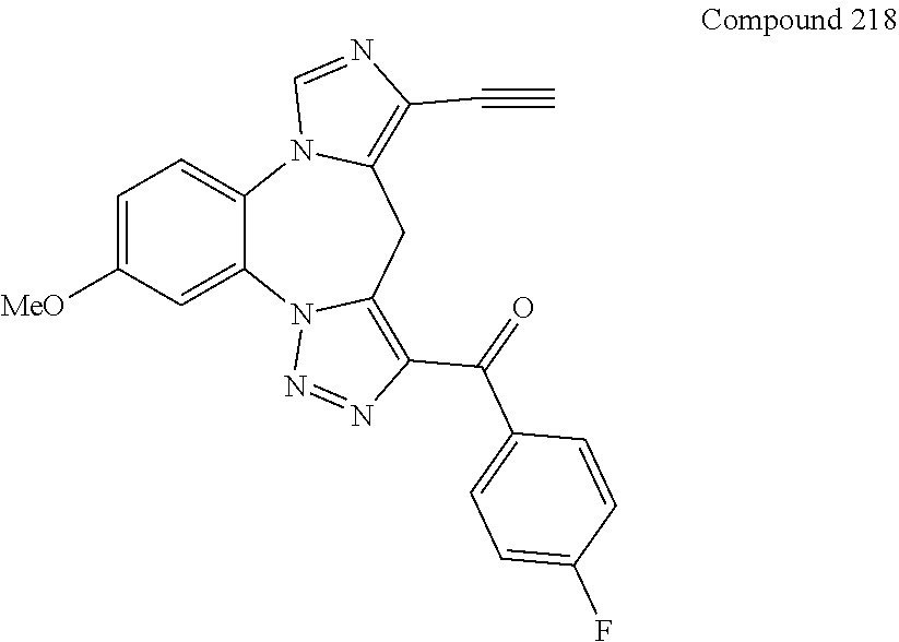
C1=C([MeO])C=C2C(=C1)N1C(=C(C#C)N=C1)CC1=C(C(=O)C3=CC=C(F)C=C3)N=NN21
